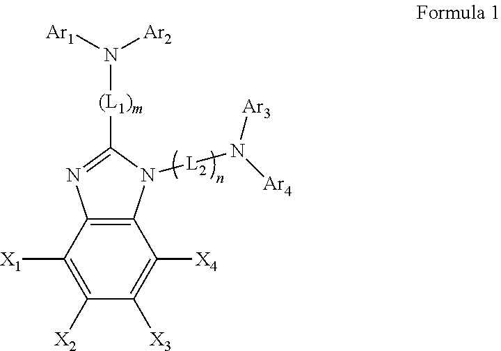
C12=C(C([X1])=C([X2])C([X3])=C1[X4])N=C([(L1)m]N([Ar2])[Ar1])N2[L2]N([Ar4])[Ar3]
